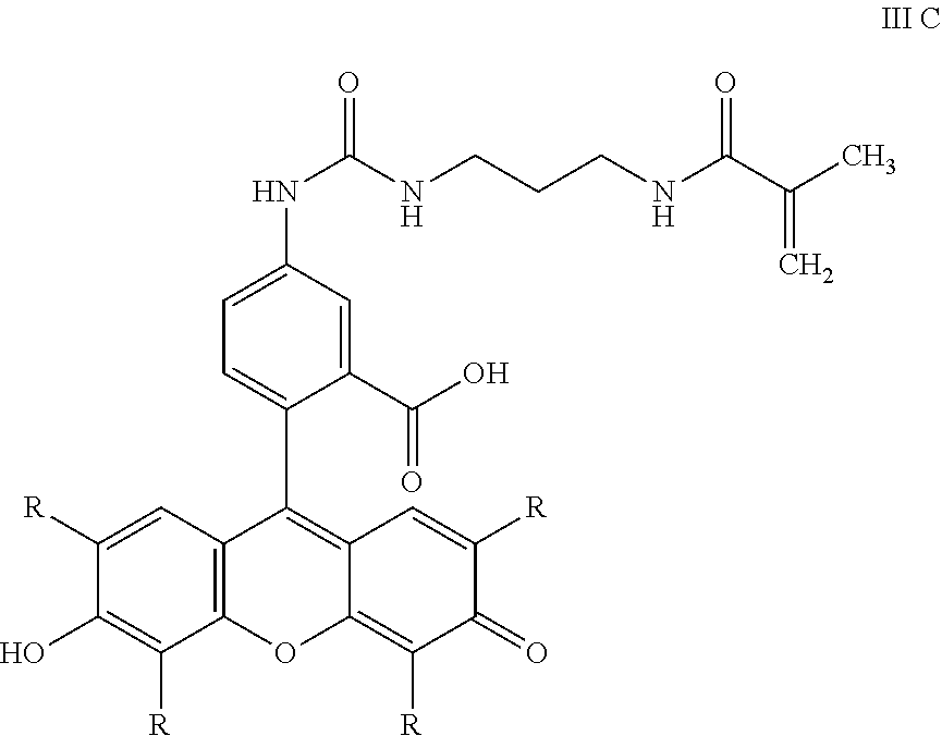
C1([R])=CC2=C(C([R])=C1O)OC1=C([R])C(=O)C([R])=CC1=C2C1=CC=C(NC(NCCCNC(C(C)=C)=O)=O)C=C1C(O)=O
